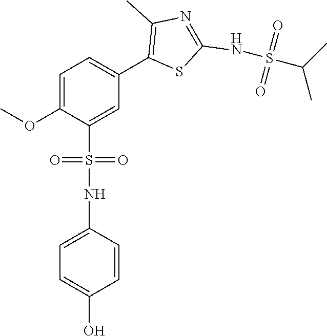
C1=C(OC)C(S(=O)(=O)NC2=CC=C(O)C=C2)=CC(C2=C(C)N=C(NS(C(C)C)(=O)=O)S2)=C1
